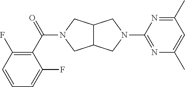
C12C(CN(C3=NC(C)=CC(C)=N3)C1)CN(C(C1=C(F)C=CC=C1F)=O)C2
